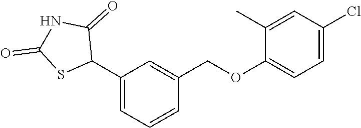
C1(C2C(=O)NC(=O)S2)=CC=CC(COC2=CC=C(Cl)C=C2C)=C1
